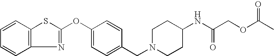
C12=C(C=CC=C1)SC(OC1=CC=C(CN3CCC(NC(COC(C)=O)=O)CC3)C=C1)=N2
